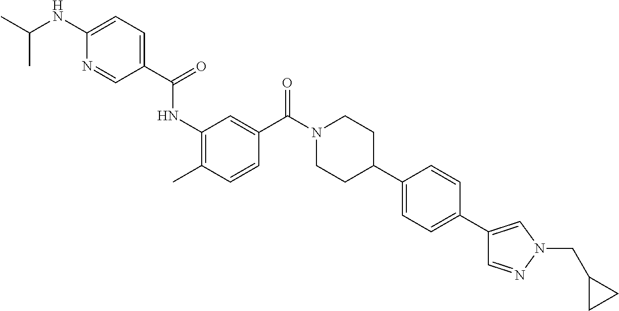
CC(NC1=CC=C(C(=O)NC2=C(C)C=CC(C(N3CCC(C4=CC=C(C5=CN(CC6CC6)N=C5)C=C4)CC3)=O)=C2)C=N1)C
